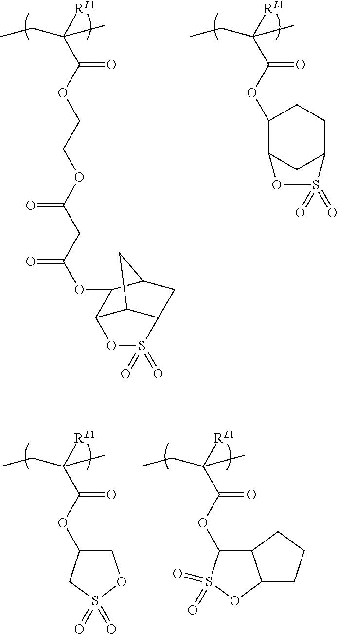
C(=O)(C([RL1])(C)CC)OCCOC(CC(OC1C2C3C(CC1C3)S(=O)(=O)O2)=O)=O.C(=O)(C([RL1])(C)CC)OC1C2CC(CC1)S(=O)(=O)O2.C(=O)(C([RL1])(C)CC)OC1COS(=O)(=O)C1.C(=O)(C([RL1])(C)CC)OC1C2C(OS1(=O)=O)CCC2
